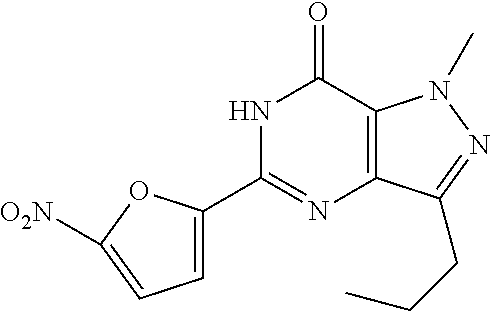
N1C(C2=CC=C([O2N])O2)=NC2=C(C1=O)N(C)N=C2CCC
